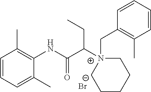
C1=CC=C(C)C(NC(C([N+]2(CC3=C(C)C=CC=C3)CCCCC2)CC)=O)=C1C.[Br-]
